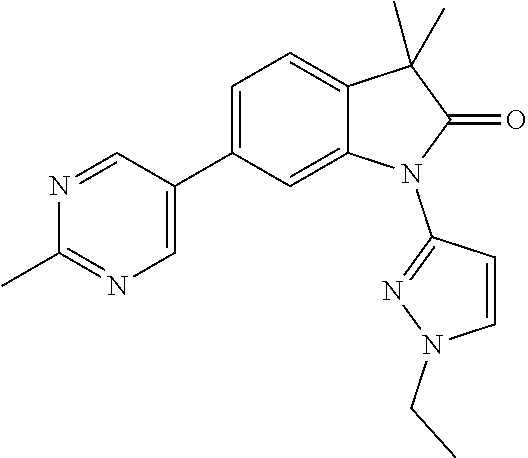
C1(C2=CN=C(C)N=C2)=CC=C2C(=C1)N(C1=NN(CC)C=C1)C(=O)C2(C)C
